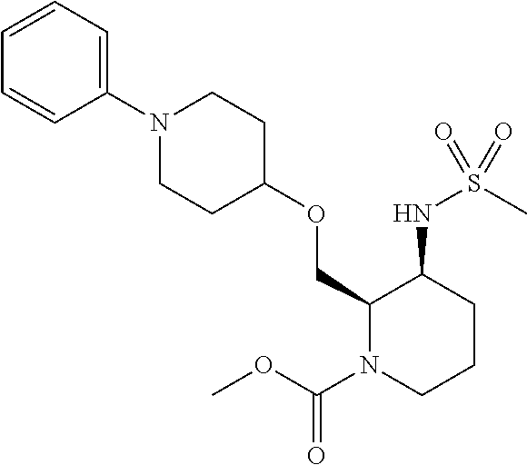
C1(COC2CCN(C3=CC=CC=C3)CC2)N(C(OC)=O)CCCC1NS(C)(=O)=O
